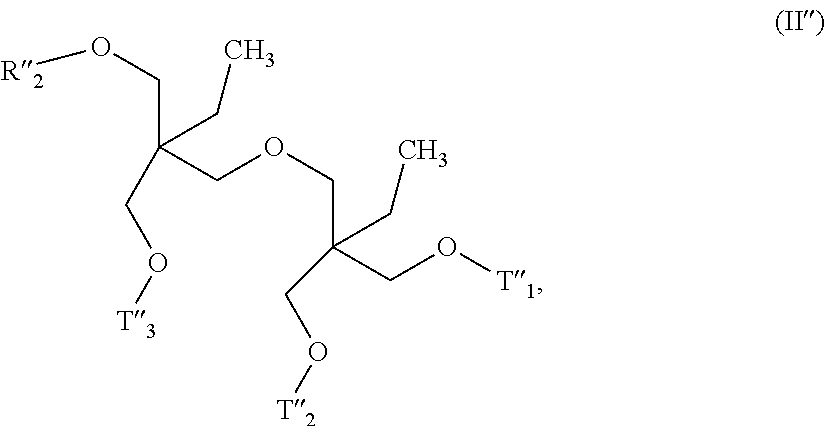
C(CO[R2])(CO[T3])(COCC(CO[T2])(CC)CO[T1])CC
